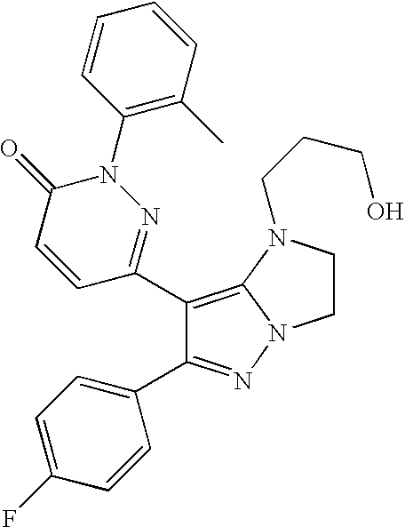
C1(C2=NN(C3=C(C)C=CC=C3)C(=O)C=C2)=C2N(N=C1C1=CC=C(F)C=C1)CCN2CCCO
